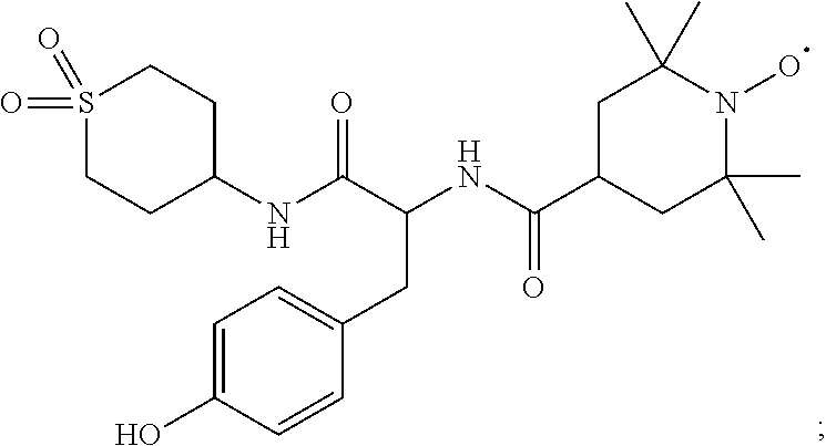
C1(C)(C)CC(C(NC(CC2=CC=C(O)C=C2)C(NC2CCS(=O)(=O)CC2)=O)=O)CC(C)(C)N1O
